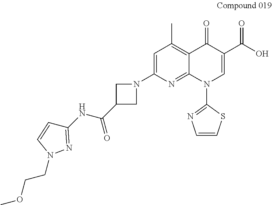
C12=C(C)C=C(N3CC(C(=O)NC4=NN(CCOC)C=C4)C3)N=C1N(C1=NC=CS1)C=C(C(=O)O)C2=O
